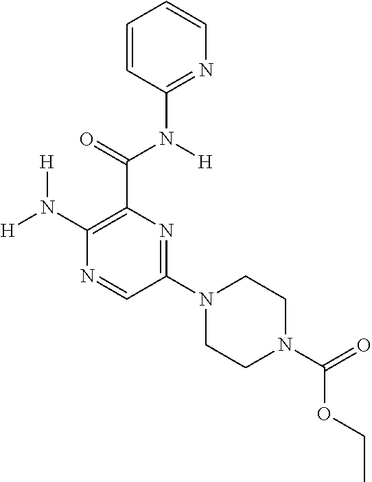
[H]N(C1=C(C(=O)N([H])C2=NC=CC=C2)N=C(N2CCN(C(=O)OCC)CC2)C=N1)[H]
